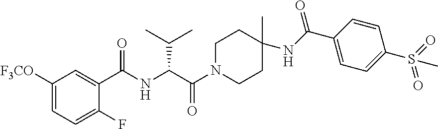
C1([F3CO])=CC=C(F)C(C(NC(C(N2CCC(C)(NC(C3=CC=C(S(=O)(=O)C)C=C3)=O)CC2)=O)C(C)C)=O)=C1
